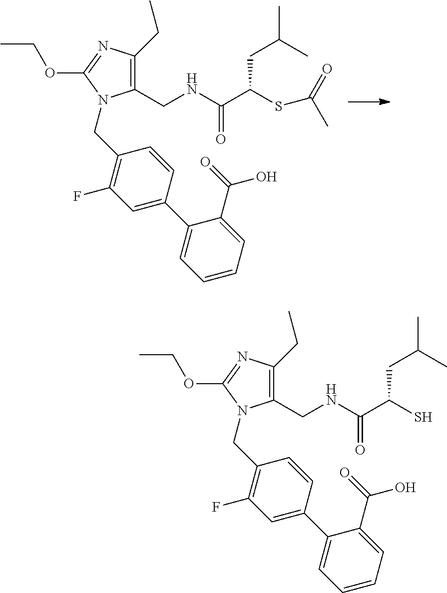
C1(CNC(C(SC(C)=O)CC(C)C)=O)=C(CC)N=C(OCC)N1CC1=C(F)C=C(C2=CC=CC=C2C(=O)O)C=C1.C1(CNC(C(S)CC(C)C)=O)=C(CC)N=C(OCC)N1CC1=C(F)C=C(C2=CC=CC=C2C(=O)O)C=C1
